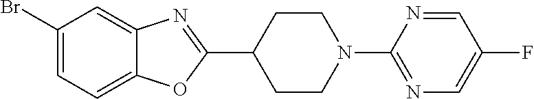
C1=C(Br)C=C2C(=C1)OC(C1CCN(C3=NC=C(F)C=N3)CC1)=N2
